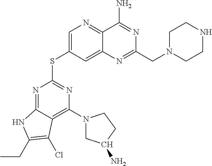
C1=C(SC2=NC(N3CC(N)CC3)=C3C(=N2)NC(CC)=C3Cl)C=C2C(=N1)C(N)=NC(CN1CCNCC1)=N2
